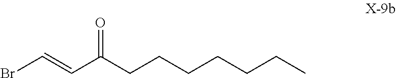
C(C(CCCCCCC)=O)=CBr
